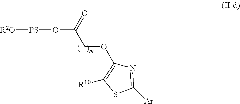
[R2O][PS]OC(COC1=C([R10])SC([Ar])=N1)=O
